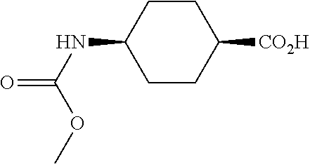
C1(NC(=O)OC)CCC([CO2H])CC1
